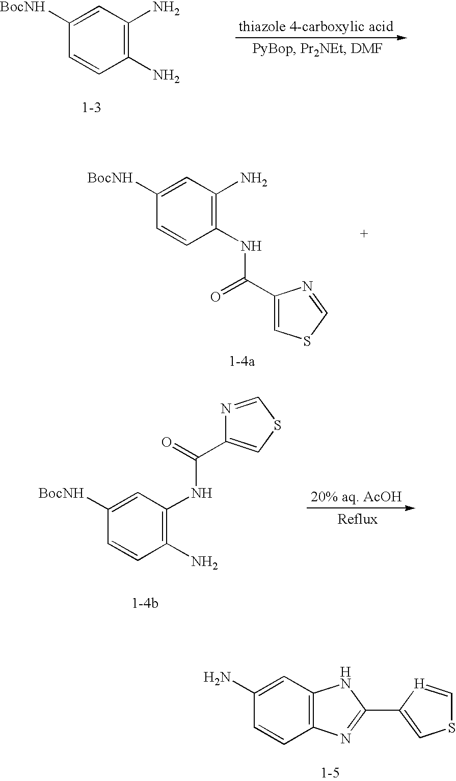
C1(N)=C(N)C=C([BocNH])C=C1.C1(NC(C2=CSC=N2)=O)=C(N)C=C([BocNH])C=C1.C1(N)=C(NC(C2=CSC=N2)=O)C=C([BocNH])C=C1.C12=C(C=C(N)C=C1)NC(C1=CSC=[H]1)=N2
